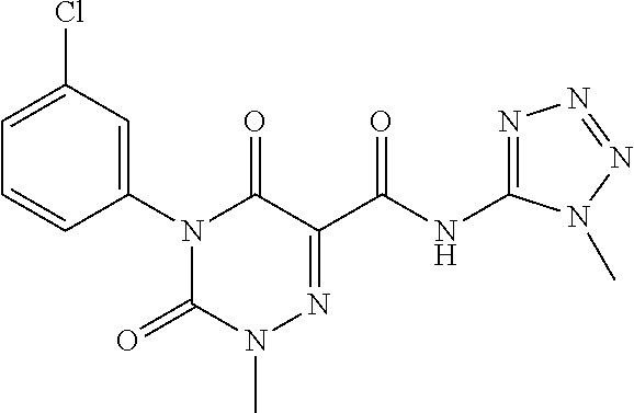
N1(C2=CC(Cl)=CC=C2)C(=O)N(C)N=C(C(NC2=NN=NN2C)=O)C1=O
